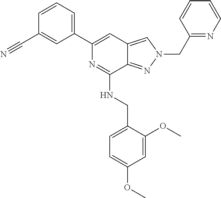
C1=C(C2=CC=CC(C#N)=C2)N=C(NCC2=CC=C(OC)C=C2OC)C2=NN(CC3=NC=CC=C3)C=C12
